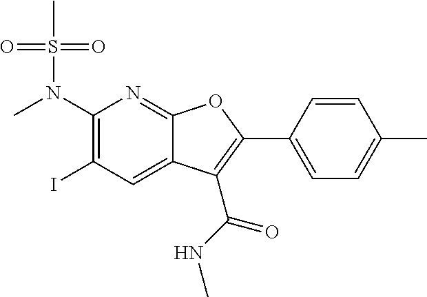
C1(N(C)S(C)(=O)=O)=C(I)C=C2C(=N1)OC(C1=CC=C(C)C=C1)=C2C(NC)=O
